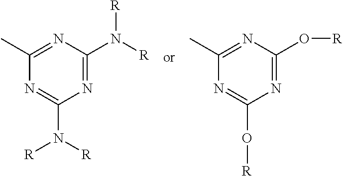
N1=C(N([R])[R])N=C(C)N=C1N([R])[R].N1=C(O[R])N=C(C)N=C1O[R]
